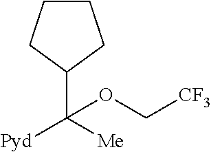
[Pyd]C([Me])(C1CCCC1)OC[CF3]
